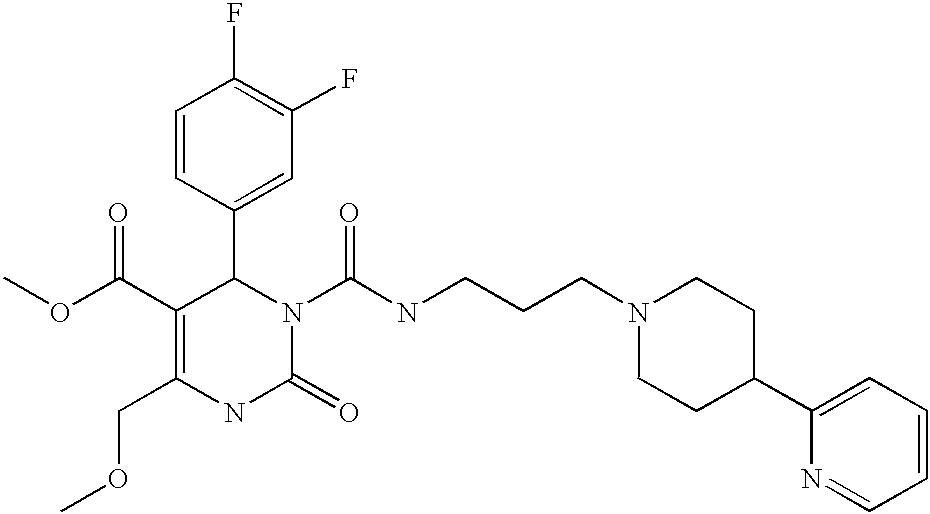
C1(F)=C(F)C=C(C2C(C(=O)OC)=C(COC)NC(=O)N2C(=O)NCCCN2CCC(C3=CC=CC=N3)CC2)C=C1
